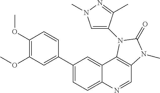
C1(C2=CC(OC)=C(OC)C=C2)=CC=C2C(=C1)C1=C(C=N2)N(C)C(=O)N1C1=CN(C)N=C1C
